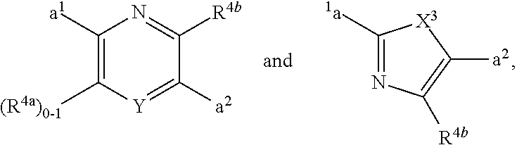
C1([a1])=C([(R4a)0-1])[Y]=C([a2])C([R4b])=N1.C1([1a])=NC([R4b])=C([a2])[X3]1
